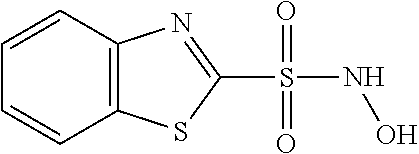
C1=CC2=C(C=C1)SC(S(NO)(=O)=O)=N2
